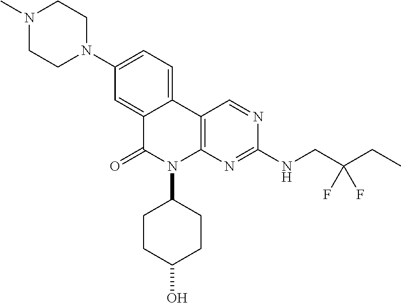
N1(C)CCN(C2=CC=C3C(=C2)C(=O)N(C2CCC(O)CC2)C2=C3C=NC(NCC(CC)(F)F)=N2)CC1
